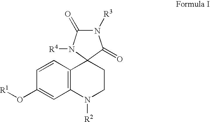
N1([R3])C(=O)N([R4])C2(C1=O)C1=C(N([R2])CC2)C=C(O[R1])C=C1
